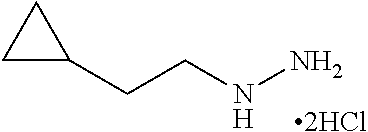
C1(CCNN)CC1.[2HCl]
